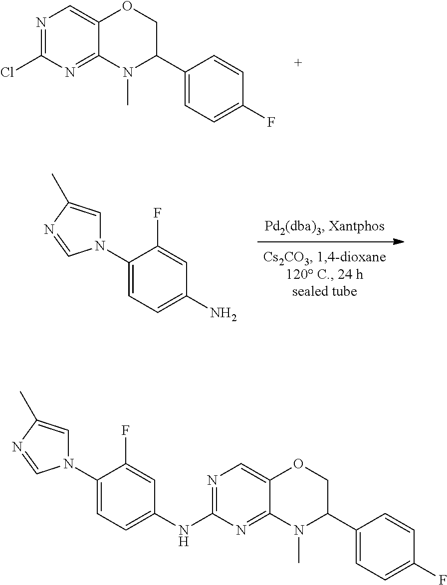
N1=C(Cl)N=C2C(=C1)OCC(C1=CC=C(F)C=C1)N2C.NC1=CC=C(N2C=C(C)N=C2)C(F)=C1.N1=C(NC2=CC=C(N3C=C(C)N=C3)C(F)=C2)N=C2C(=C1)OCC(C1=CC=C(F)C=C1)N2C
